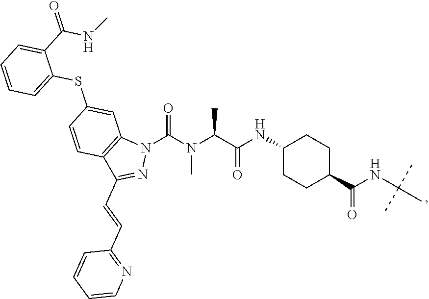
CN(C(C(NC1CCC(C(=O)NC(C)(C)C)CC1)=O)C)C(N1N=C(C=CC2=NC=CC=C2)C2=C1C=C(SC1=CC=CC=C1C(NC)=O)C=C2)=O
